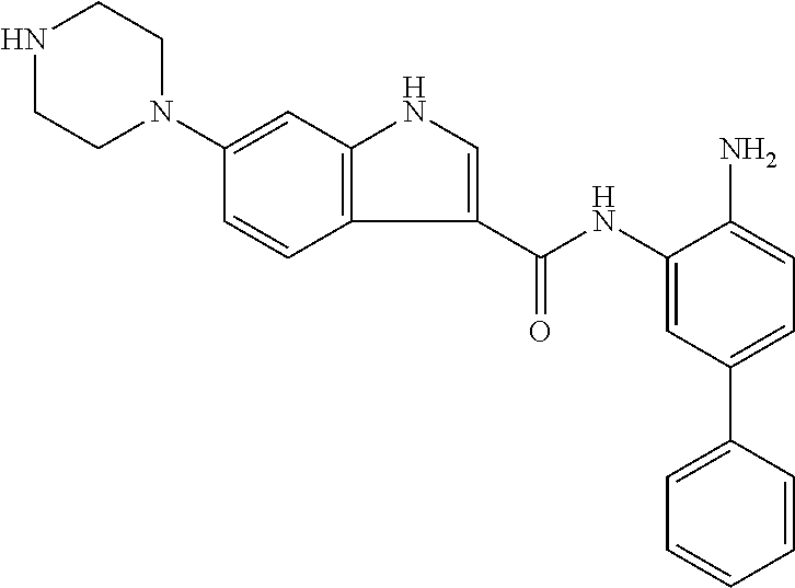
C(NC1=CC(C2=CC=CC=C2)=CC=C1N)(=O)C1=CNC2=C1C=CC(N1CCNCC1)=C2
